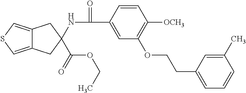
C12=CSC=C1CC(NC(=O)C1=CC(OCCC3=CC=CC(C)=C3)=C([OCH3])C=C1)(C(OCC)=O)C2
